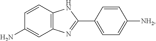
C12=C(C=CC(N)=C1)NC(C1=CC=C([NH2])C=C1)=N2
